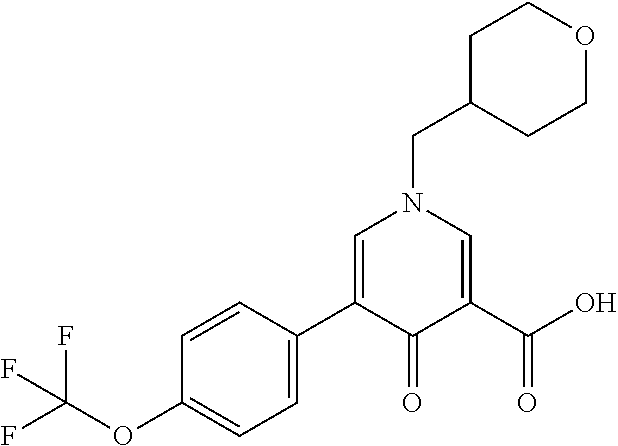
C1=CC(C2=CN(CC3CCOCC3)C=C(C(=O)O)C2=O)=CC=C1OC(F)(F)F
